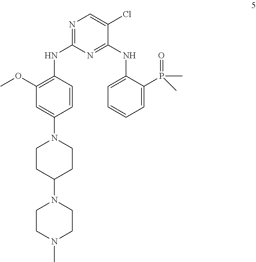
N(C1=C(OC)C=C(N2CCC(N3CCN(C)CC3)CC2)C=C1)C1=NC=C(Cl)C(NC2=CC=CC=C2P(=O)(C)C)=N1
